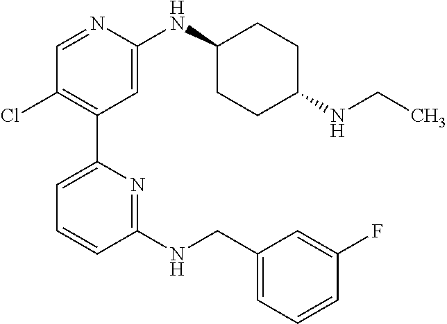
C1=NC(NC2CCC(NCC)CC2)=CC(C2=CC=CC(NCC3=CC=CC(F)=C3)=N2)=C1Cl
